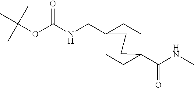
N(C(OC(C)(C)C)=O)CC12CCC(C(NC)=O)(CC1)CC2
